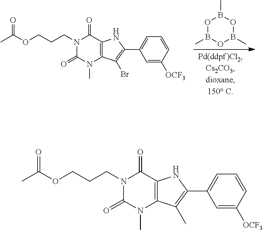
O1B(C)OB(C)OB1C.N1(CCCOC(C)=O)C(=O)N(C)C2=C(C1=O)NC(C1=CC=CC([OCF3])=C1)=C2Br.N1(CCCOC(C)=O)C(=O)N(C)C2=C(C1=O)NC(C1=CC=CC([OCF3])=C1)=C2C
